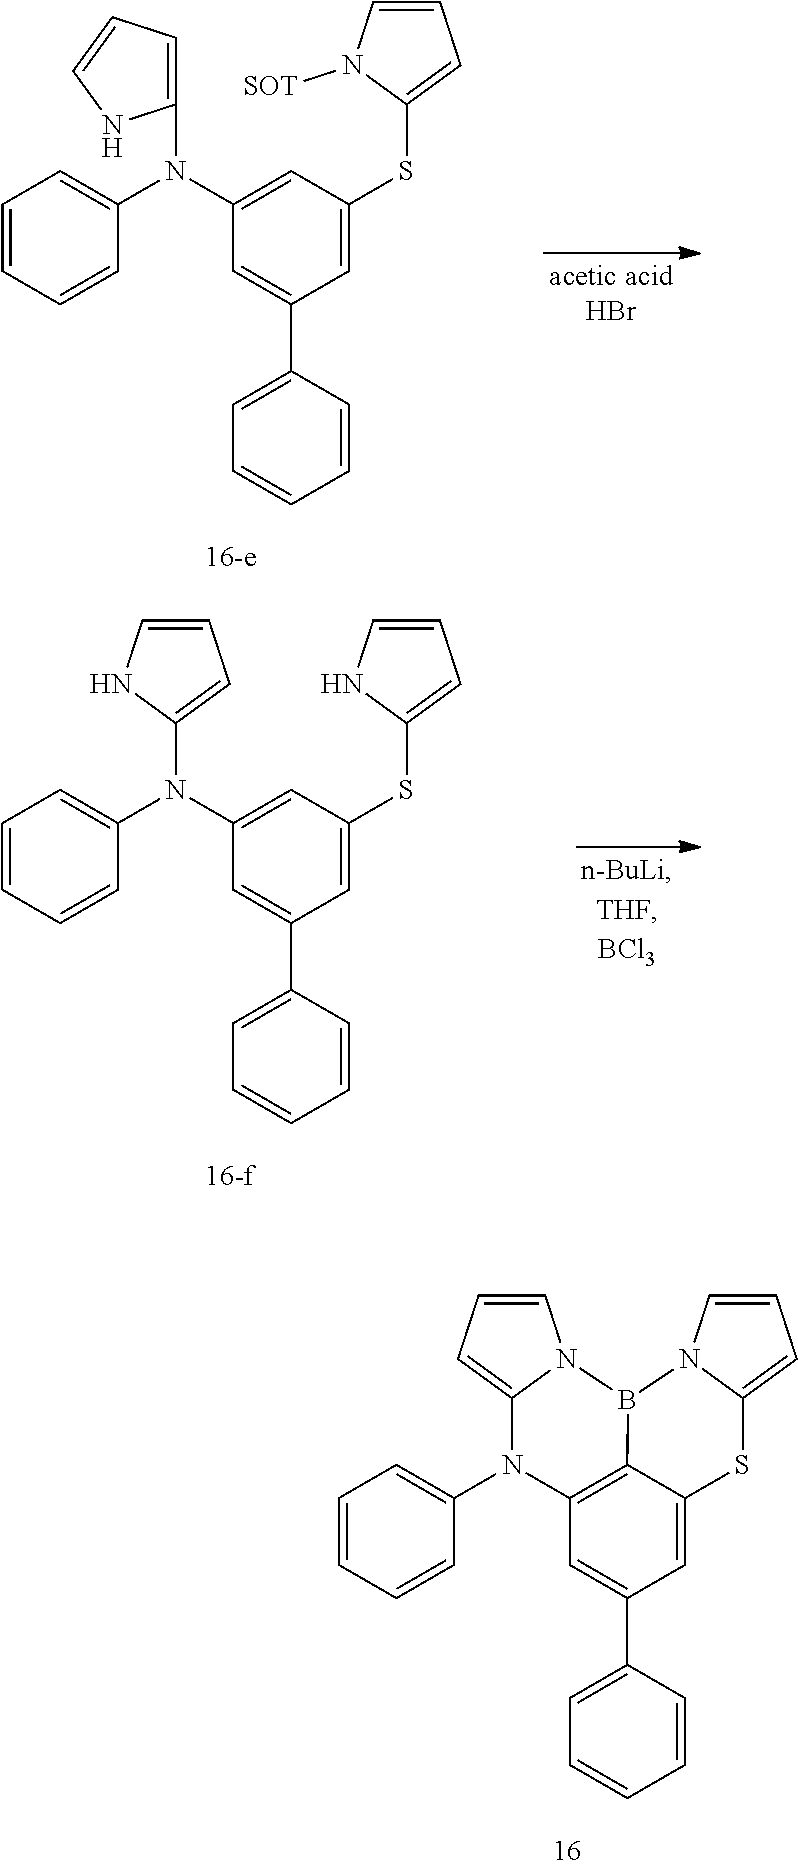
C12=C3C(=CC(C4=CC=CC=C4)=C1)SC1=CC=CN1B3N1C(=CC=C1)N2C1=CC=CC=C1.C1(N(C2=CC=CC=C2)C2=CC=CN2)=CC(SC2=CC=CN2[SOT])=CC(C2=CC=CC=C2)=C1.C1(N(C2=CC=CC=C2)C2=CC=CN2)=CC(SC2=CC=CN2)=CC(C2=CC=CC=C2)=C1
